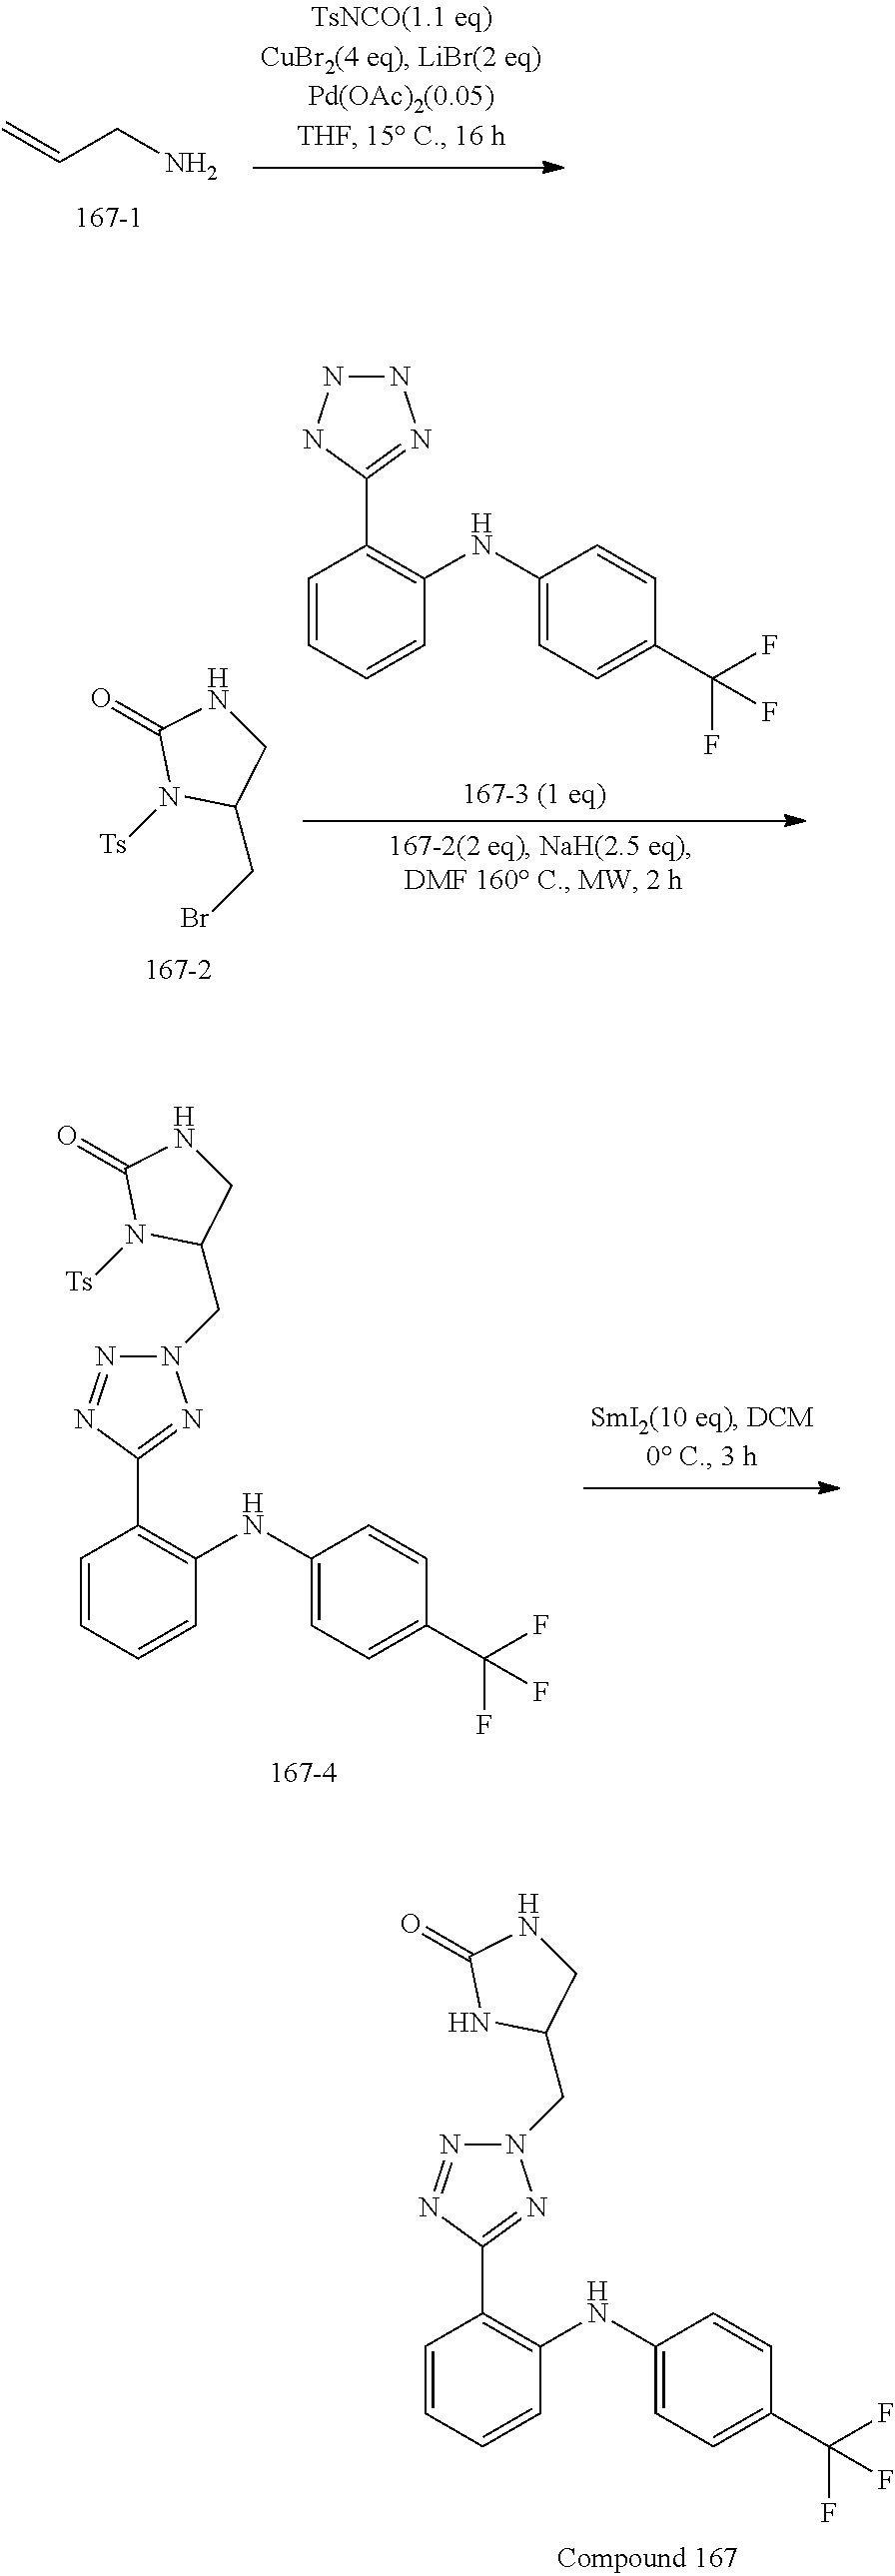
C1=CC=CC(NC2=CC=C(C(F)(F)F)C=C2)=C1C1=NN(CC2NC(=O)NC2)N=N1.C1=CC=CC(NC2=CC=C(C(F)(F)F)C=C2)=C1C1=NNNN1.N1([Ts])C(CBr)CNC1=O.C1=CC=CC(NC2=CC=C(C(F)(F)F)C=C2)=C1C1=NN(CC2N([Ts])C(=O)NC2)N=N1.C=CCN
